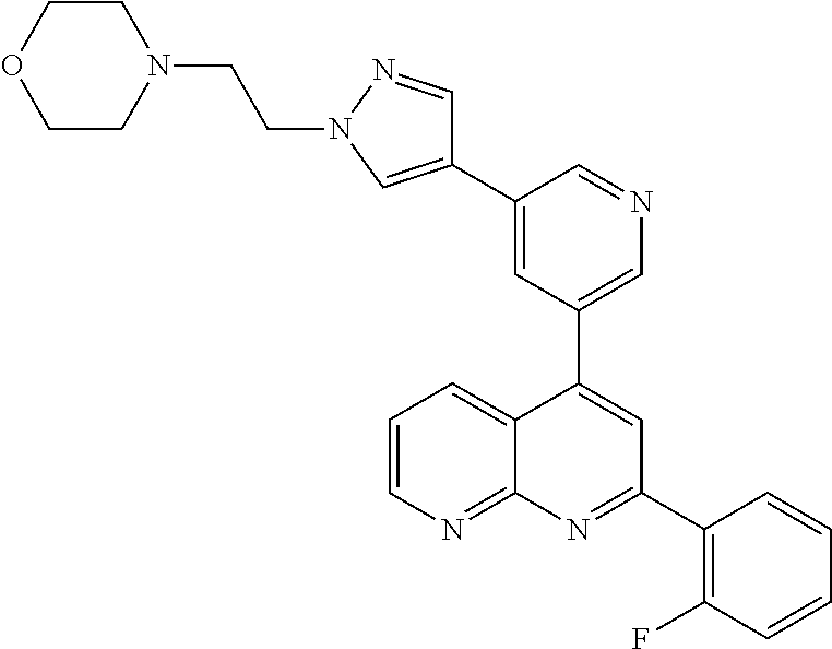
C1=C(C2=CN(CCN3CCOCC3)N=C2)C=NC=C1C1=CC(C2=C(F)C=CC=C2)=NC2=NC=CC=C12
